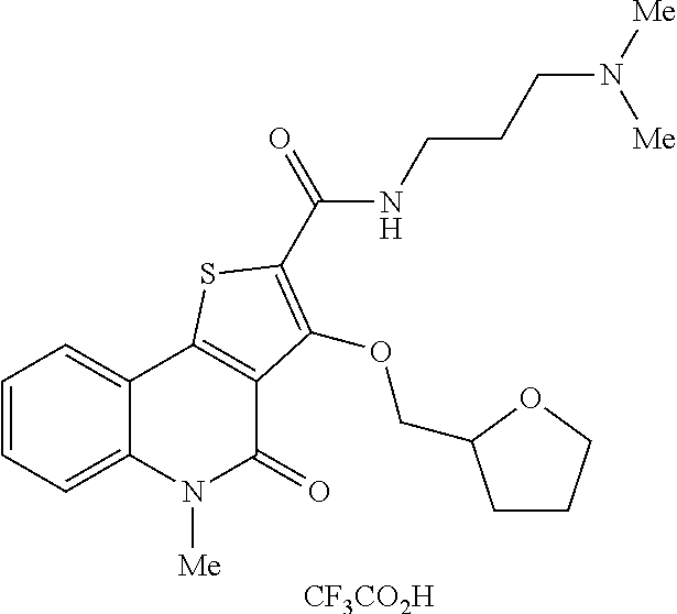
C1=CC=C2C(=C1)C1=C(C(=O)N2[Me])C(OCC2CCCO2)=C(C(=O)NCCCN([Me])[Me])S1.[CF3CO2H]
